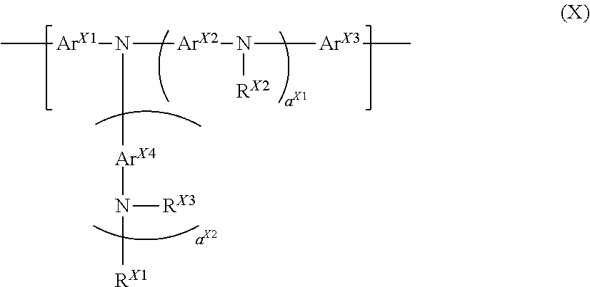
C[ArX1]N([ArX2]N([RX2])[ArX3]C)[ArX4]N([RX3])[RX1]
